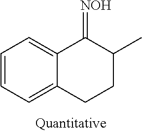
C1=CC=C2C(=C1)C(=[NOH])C(C)CC2
